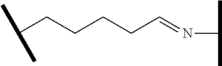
C(CCCCC=NC(C)C)(C)C
